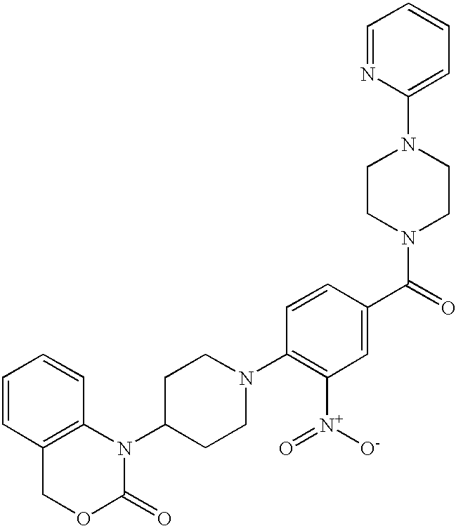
C1=CC2=C(C=C1)N(C1CCN(C3=C([N+]([O-])=O)C=C(C(=O)N4CCN(C5=CC=CC=N5)CC4)C=C3)CC1)C(=O)OC2
